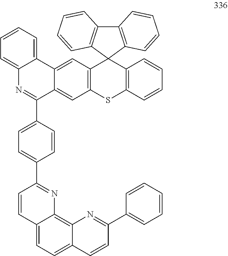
C1=CC(C2=CC=C(C3=NC4=CC=CC=C4C4=CC5=C(C=C34)SC3=C(C54C5=C(C6=C4C=CC=C6)C=CC=C5)C=CC=C3)C=C2)=NC2=C3C(=CC=C12)C=CC(C1=CC=CC=C1)=N3
